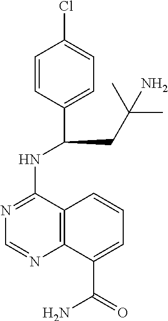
C1=CC(C(NC2=NC=NC3=C2C=CC=C3C(=O)N)CC(C)(C)N)=CC=C1Cl
